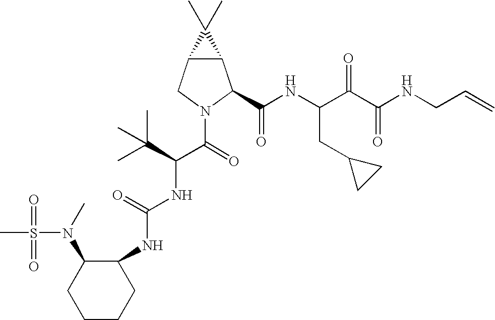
C1(NC(NC(C(=O)N2C(C(NC(C(C(NCC=C)=O)=O)CC3CC3)=O)C3C(C2)C3(C)C)C(C)(C)C)=O)C(N(C)S(C)(=O)=O)CCCC1
